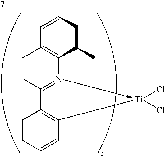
C1=CC=CC2=C1C(C)=N(C1=C(C)C=CC=C1C)->[Ti]2(Cl)Cl
